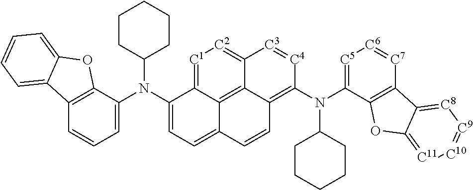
C12=C(C(N(C3=CC=C4C5=C6C(=C(N(C7CCCCC7)C7=[C5][C6]=[C7]C8=C7OC7=[C11][C10]=[C9][C8]=C87)[C4]=[C3]C6=[C2][C1]=C35)C=C4)C3CCCCC3)=CC=C1)OC1=CC=CC=C21
